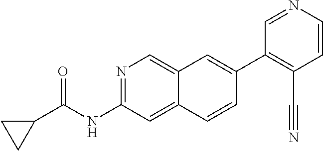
N1=C(NC(C2CC2)=O)C=C2C(=C1)C=C(C1=C(C#N)C=CN=C1)C=C2
